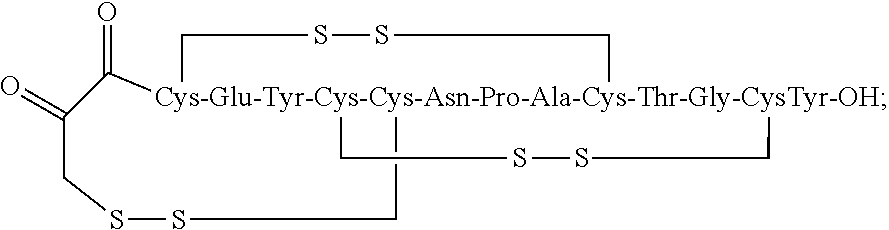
C1SSC[Cys-Glu-Tyr-Cys-Cys-Asn-Pro-Ala-Cys-Thr-Gly-CysTyr-OH]23(C(=O)C1=O)(CSSC2)CSSC3
